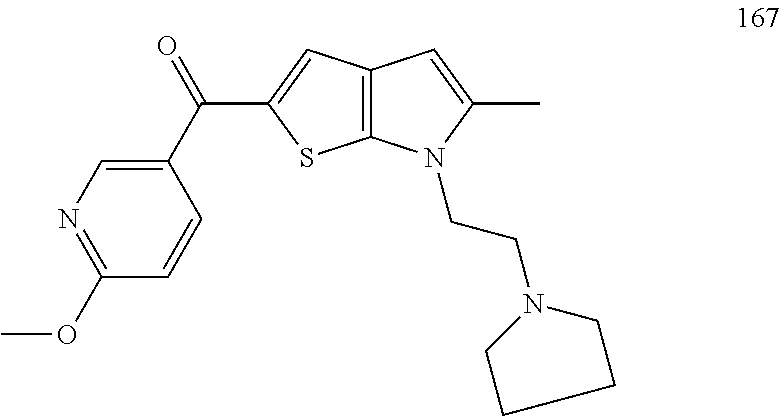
N1=C(OC)C=CC(C(=O)C2=CC3=C(S2)N(CCN2CCCC2)C(C)=C3)=C1
